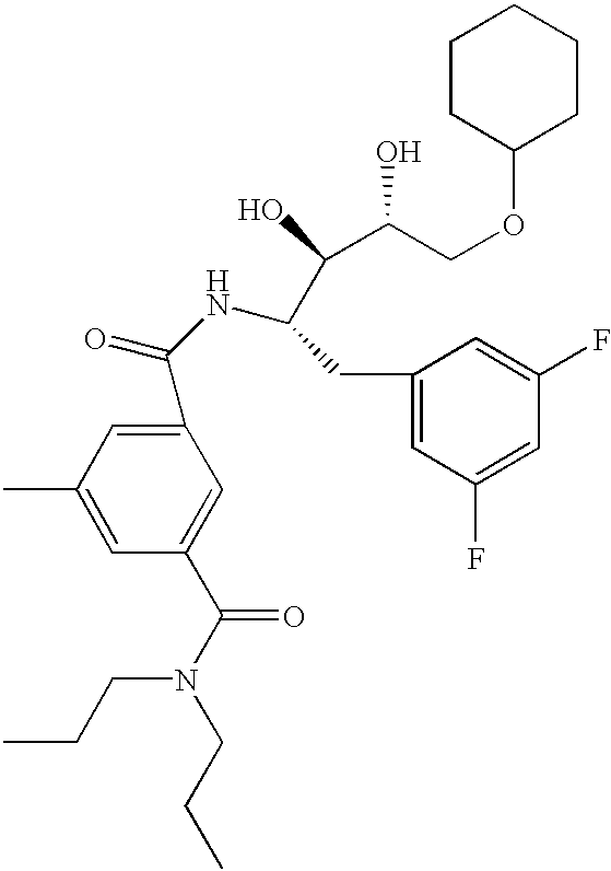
C1(C(NC(C(O)C(COC2CCCCC2)O)CC2=CC(F)=CC(F)=C2)=O)=CC(C)=CC(C(N(CCC)CCC)=O)=C1
